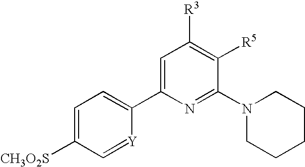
C1=C([CH3O2S])C=[Y]C(C2=CC([R3])=C([R5])C(N3CCCCC3)=N2)=C1
